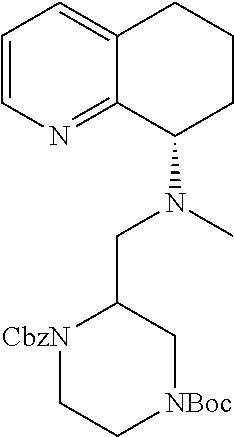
C1=CN=C2C(=C1)CCCC2N(C)CC1[CbzN]CC[NBoc]C1
